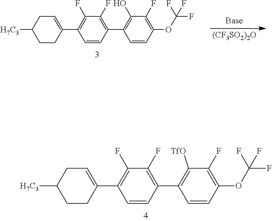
[(CF3SO2)2O].C1=CC(C2=C(O)C(F)=C(OC(F)(F)F)C=C2)=C(F)C(F)=C1C1=CCC([H7C3])CC1.C1=CC(C2=C([TfO])C(F)=C(OC(F)(F)F)C=C2)=C(F)C(F)=C1C1=CCC([H7C3])CC1
